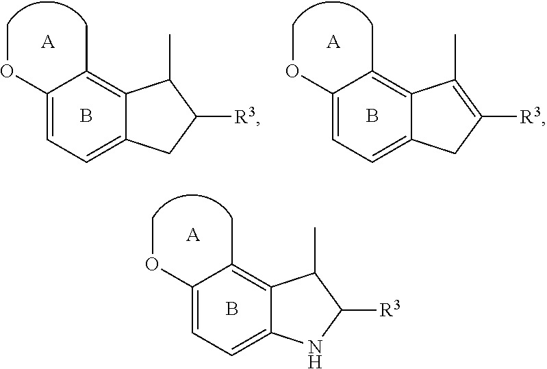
C1(OC)=CC=C2C(=C1C)C(C)C([R3])C2.[A].B.C1(OC)=CC=C2C(=C1C)C(C)=C([R3])C2.[A].B.C1(OC)=CC=C2C(=C1C)C(C)C([R3])N2.[A].B
